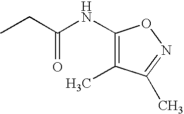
C1(NC(CC)=O)=C(C)C(C)=NO1
